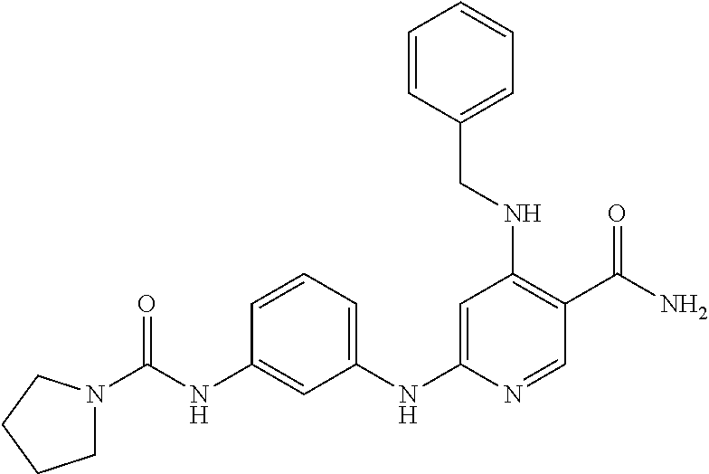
C1=CC(CNC2=C(C(N)=O)C=NC(NC3=CC=CC(NC(=O)N4CCCC4)=C3)=C2)=CC=C1
